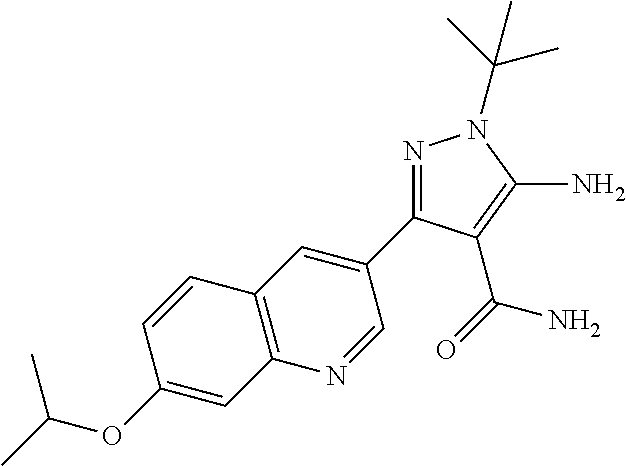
N1=C(C2=CC3=C(N=C2)C=C(OC(C)C)C=C3)C(C(=O)N)=C(N)N1C(C)(C)C
